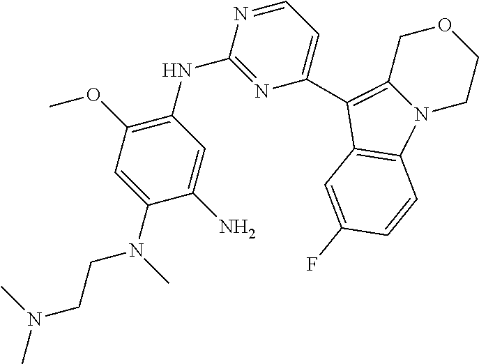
C1=C(N(C)CCN(C)C)C(N)=CC(NC2=NC(C3=C4COCCN4C4=C3C=C(F)C=C4)=CC=N2)=C1OC
